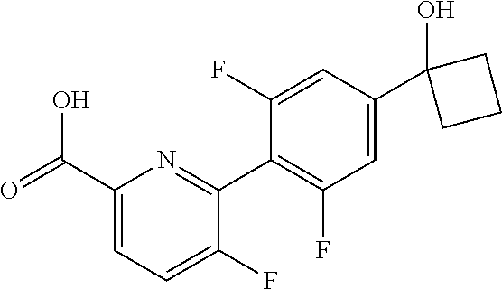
C1(C(=O)O)=CC=C(F)C(C2=C(F)C=C(C3(O)CCC3)C=C2F)=N1
